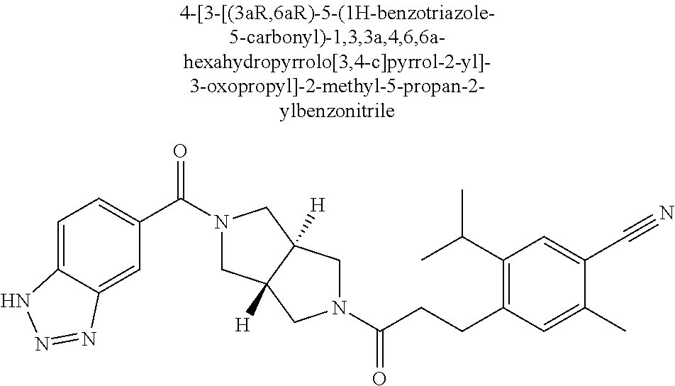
C(CCC1=C(C(C)C)C=C(C#N)C(C)=C1)(=O)N1CC2([H])CN(C(=O)C3=CC=C4C(=C3)N=NN4)CC2([H])C1
